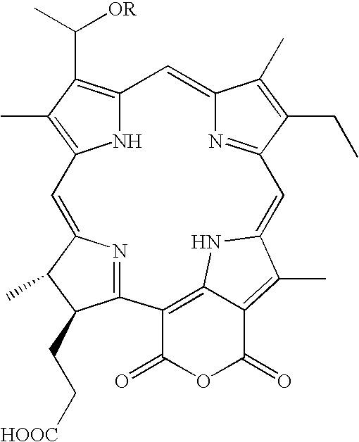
N1C2=C(C)C(C(C)[OR])=C1C=C1N=C(C=C3C(C)=C4C(=O)OC(=O)C(=C4N3)C3=NC(=C2)C(C)C3CC[HOOC])C(CC)=C1C
